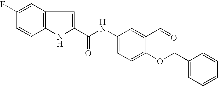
C12=C(C=C(F)C=C1)C=C(C(NC1=CC=C(OCC3=CC=CC=C3)C(C=O)=C1)=O)N2
